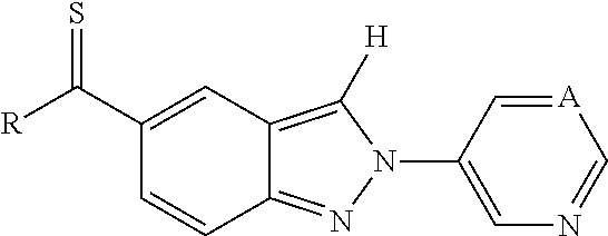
C1(C([R])=S)=CC2=C([H])N(C3=CN=C[A]=C3)N=C2C=C1
